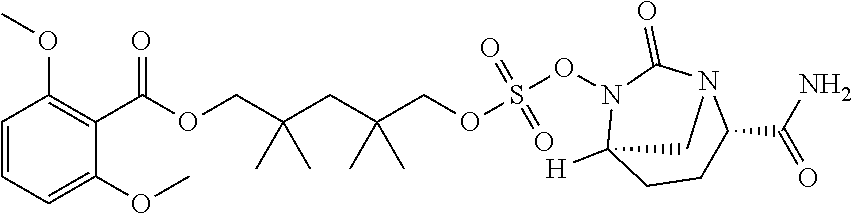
C1=CC=C(OC)C(C(OCC(CC(COS(ON2C3([H])CCC(C(N)=O)N(C2=O)C3)(=O)=O)(C)C)(C)C)=O)=C1OC
